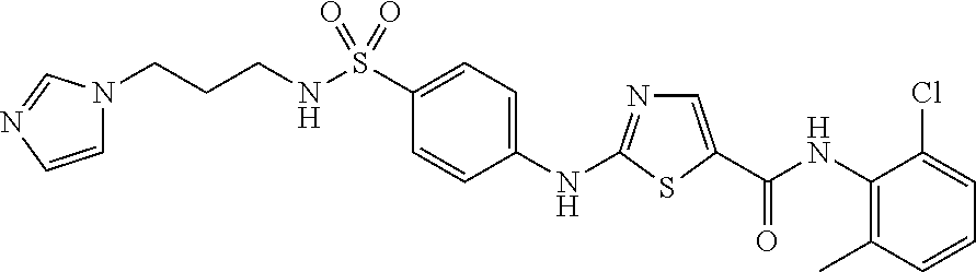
C1=CC(NC2=NC=C(C(NC3=C(C)C=CC=C3Cl)=O)S2)=CC=C1S(NCCCN1C=CN=C1)(=O)=O
